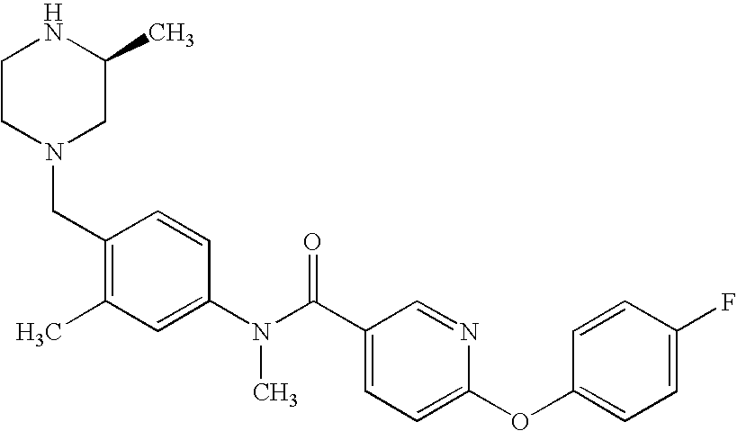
C1CN(CC2=C(C)C=C(N(C(C3=CC=C(OC4=CC=C(F)C=C4)N=C3)=O)C)C=C2)CC(C)N1
